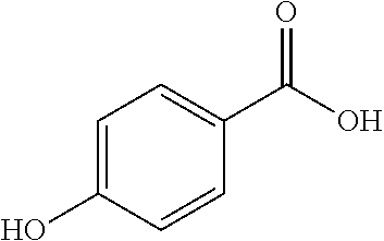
C1=C(O)C=CC(C(O)=O)=C1
